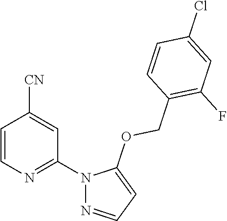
C1=CN=C(N2N=CC=C2OCC2=C(F)C=C(Cl)C=C2)C=C1[CN]
